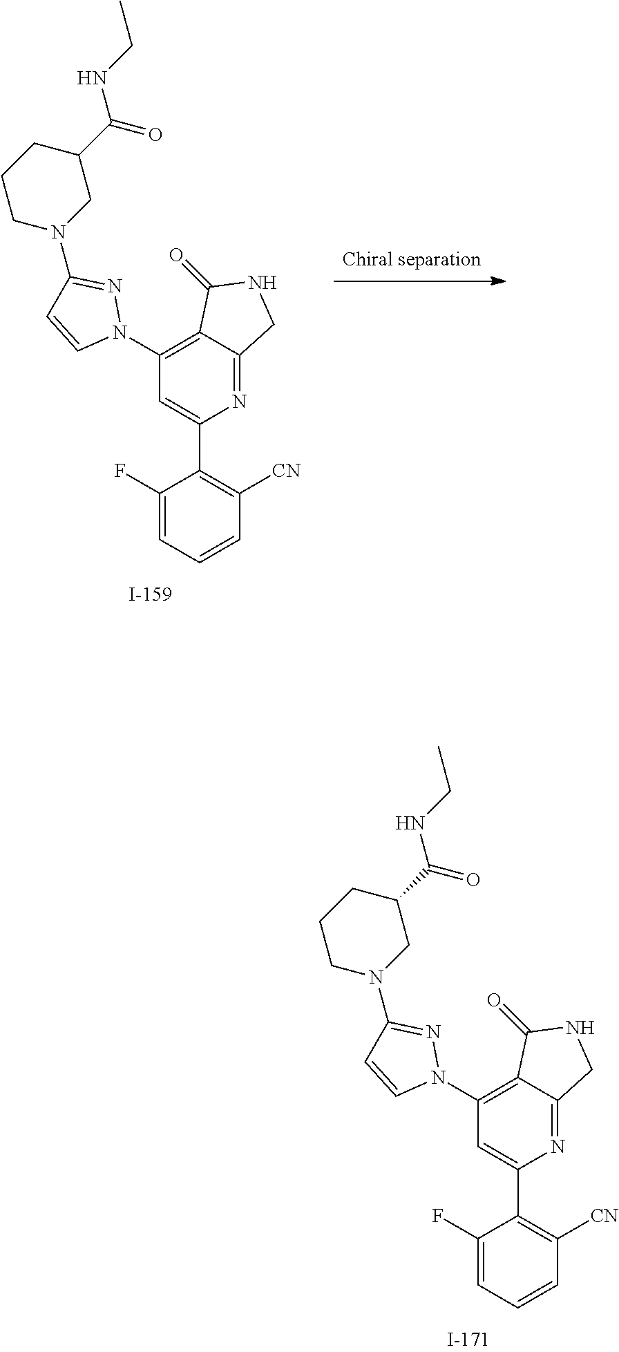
C1(F)=CC=CC([CN])=C1C1=CC(N2N=C(N3CC(C(=O)NCC)CCC3)C=C2)=C2C(=N1)CNC2=O.C1(F)=CC=CC([CN])=C1C1=CC(N2N=C(N3CC(C(=O)NCC)CCC3)C=C2)=C2C(=N1)CNC2=O
